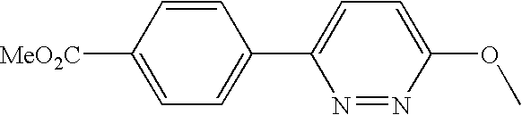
C1(C2=CC=C([CO2Me])C=C2)=CC=C(OC)N=N1
